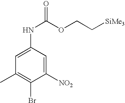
C1=C(NC(OCC[SiMe3])=O)C=C([NO2])C(Br)=C1C
